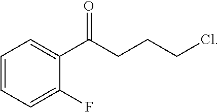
C1=CC=C(F)C(C(CCCCl)=O)=C1
